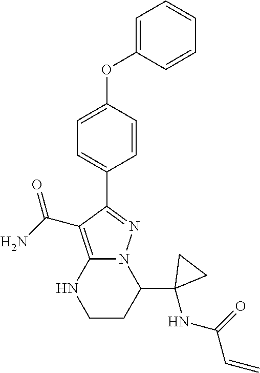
C1=C(OC2=CC=CC=C2)C=CC(C2=NN3C(=C2C(=O)N)NCCC3C2(NC(C=C)=O)CC2)=C1
